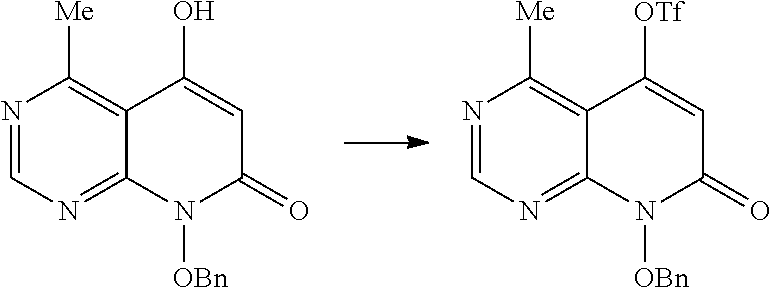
N1=CN=C2C(=C1[Me])C(O)=CC(=O)N2[OBn].N1=CN=C2C(=C1[Me])C([OTf])=CC(=O)N2[OBn]
